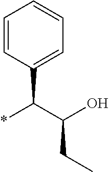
C1=CC(C(C(O)CC)*)=CC=C1
